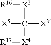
[R16][X2]C([X3])([X5])[X4][R17]
